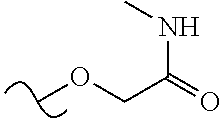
COCC(=O)NC
